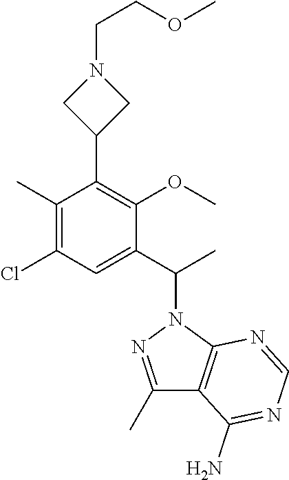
C1(C)=NN(C(C)C2=CC(Cl)=C(C)C(C3CN(CCOC)C3)=C2OC)C2=C1C(N)=NC=N2
